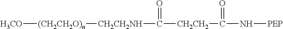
[H3CO][(CH2CH2O)n][CH2CH2NH]C([CH2CH2]C(=O)N[PEP])=O
